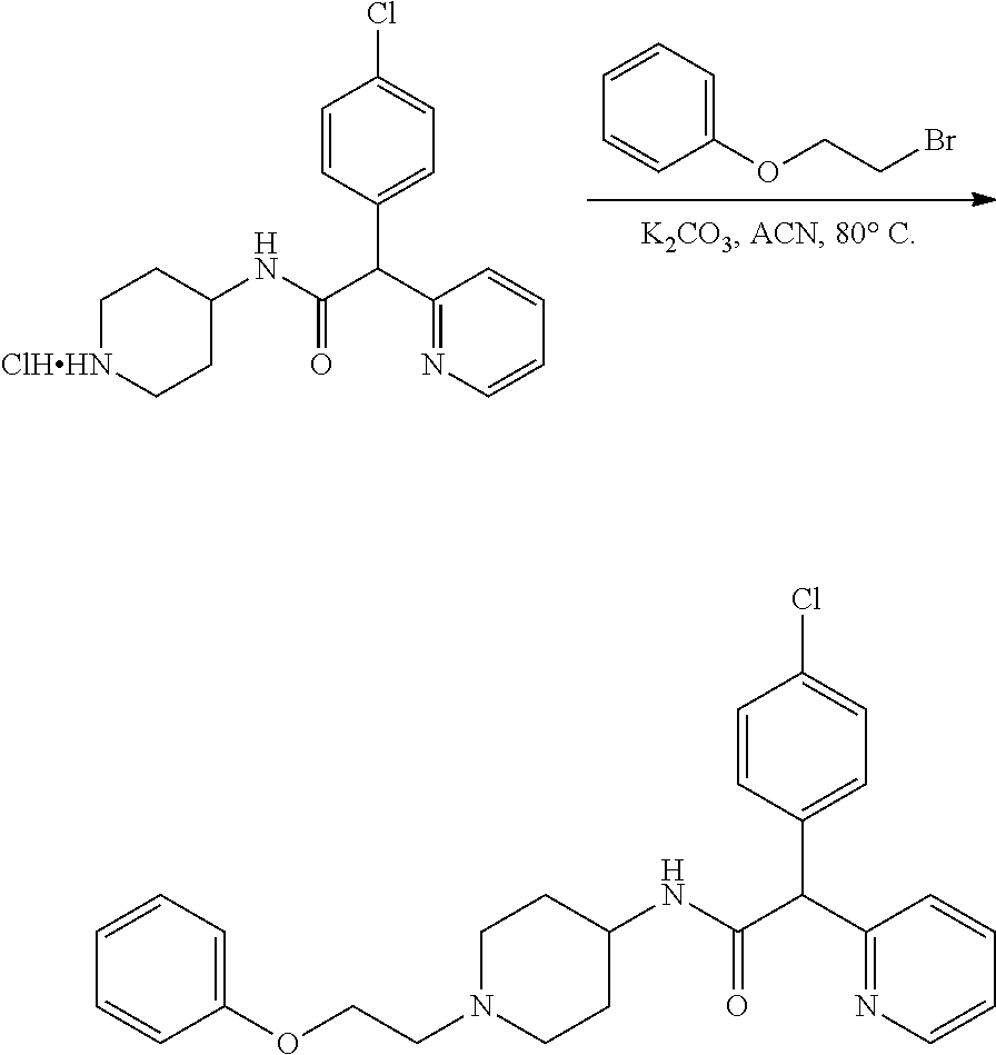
C1=CC(OCCBr)=CC=C1.C1=CC(C(C2=NC=CC=C2)C(NC2CC[ClHHN]CC2)=O)=CC=C1Cl.C1=CC(C(C2=NC=CC=C2)C(NC2CCN(CCOC3=CC=CC=C3)CC2)=O)=CC=C1Cl
